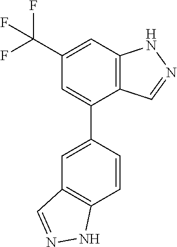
C12=C(C=C(C(F)(F)F)C=C1C1=CC3=C(C=C1)NN=C3)NN=C2
